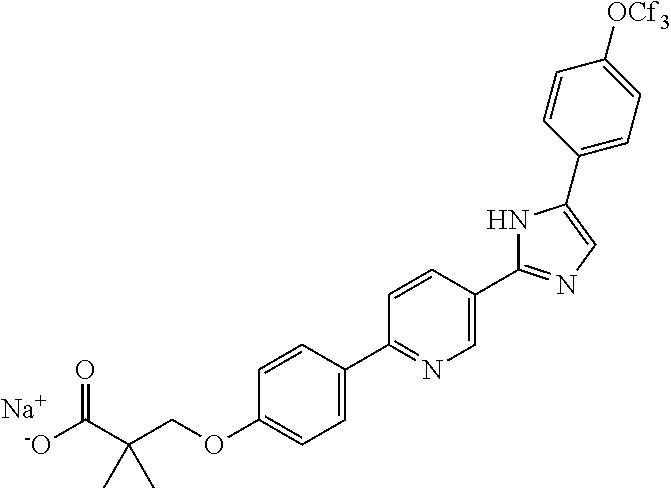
[-O]C(C(COC1=CC=C(C2=NC=C(C3=NC=C(C4=CC=C([OCf3])C=C4)N3)C=C2)C=C1)(C)C)=O.[Na]
